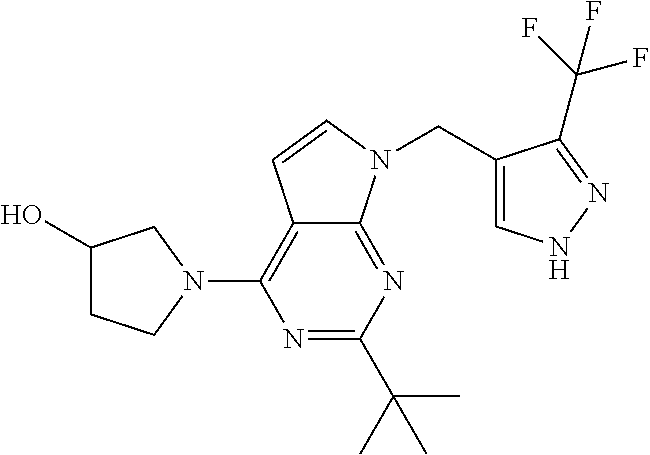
C1(O)CCN(C2=C3C(=NC(C(C)(C)C)=N2)N(CC2=CNN=C2C(F)(F)F)C=C3)C1
